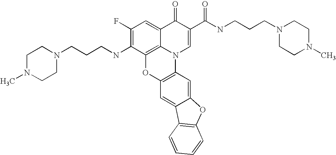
C1(F)=C(NCCCN2CCN(C)CC2)C2=C3C(=C1)C(=O)C(C(NCCCN1CCN(C)CC1)=O)=CN3C1=C(O2)C=C2C(=C1)OC1=C2C=CC=C1
